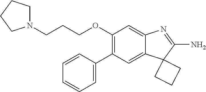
C(OC1=C(C2=CC=CC=C2)C=C2C(=C1)N=C(N)C21CCC1)CCN1CCCC1
